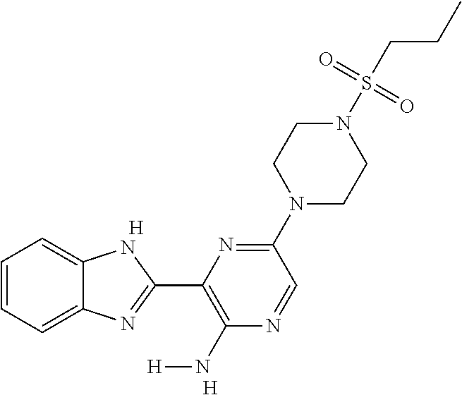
C1=CC=C2C(=C1)NC(C1=C(N[H])N=CC(N3CCN(S(CCC)(=O)=O)CC3)=N1)=N2.[H].[H]
